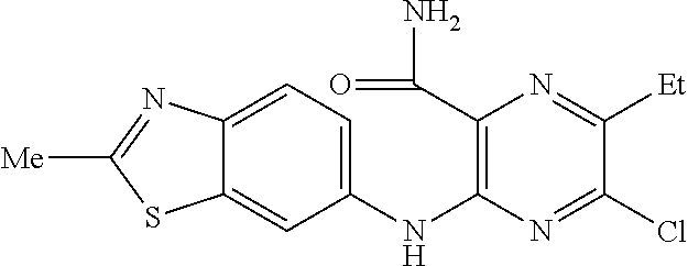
C12=CC=C(NC3=C(C(=O)N)N=C([Et])C(Cl)=N3)C=C1SC([Me])=N2
